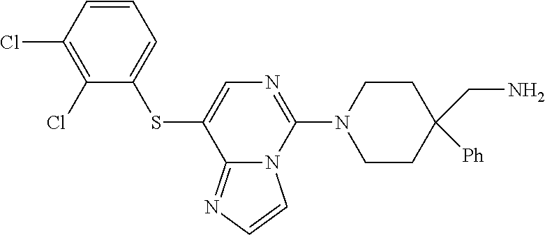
C1=CC(Cl)=C(Cl)C(SC2=CN=C(N3CCC(CN)([Ph])CC3)N3C2=NC=C3)=C1
